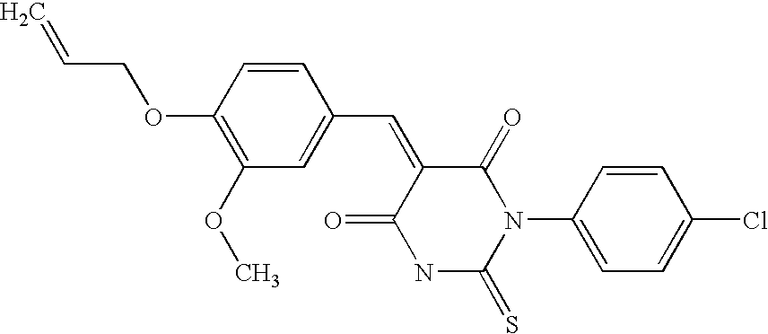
C=CCOC1=C(OC)C=C(C=C2C(=O)N(C3=CC=C(Cl)C=C3)C(=S)NC2=O)C=C1
